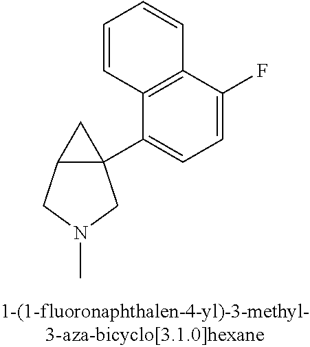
C12C(C3=CC=C(F)C4=C3C=CC=C4)(C1)CN(C)C2
